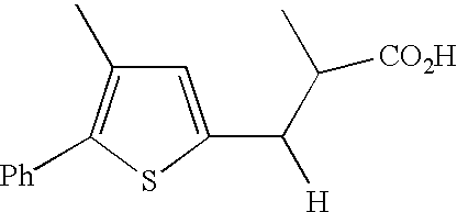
C1=C(C(C(C)[CO2H])[H])SC([Ph])=C1C
